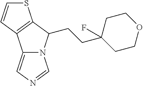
S1C=CC2=C1C(CCC1(F)CCOCC1)N1C2=CN=C1
